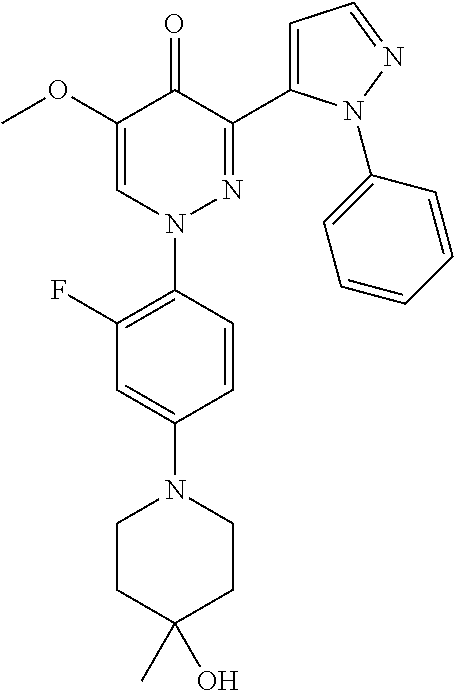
COC1=CN(C2=C(F)C=C(N3CCC(C)(O)CC3)C=C2)N=C(C2=CC=NN2C2=CC=CC=C2)C1=O
